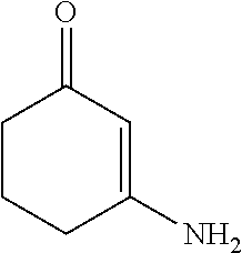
C1CCC(N)=CC1=O
